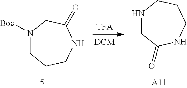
N1([Boc])CCCNC(=O)C1.N1CC(=O)NCCC1.[A11]
